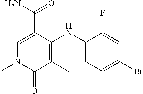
C1=C(C(N)=O)C(NC2=CC=C(Br)C=C2F)=C(C)C(=O)N1C
